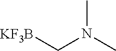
CN(C)C[KF3B]
